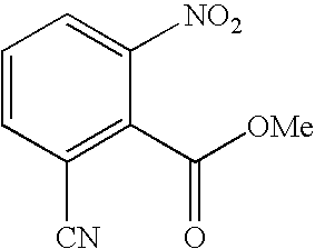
C1=CC([CN])=C(C([OMe])=O)C([NO2])=C1
